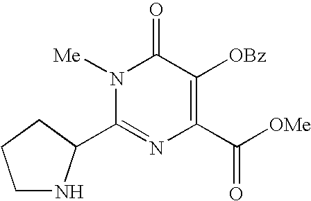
C1NC(C2=NC(C([OMe])=O)=C([OBz])C(=O)N2[Me])CC1
